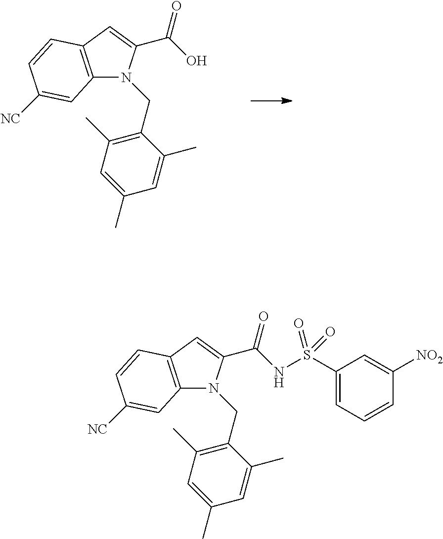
C12=C(C=C(C(=O)O)N1CC1=C(C)C=C(C)C=C1C)C=CC([NC])=C2.C12=C(C=C(C(=O)NS(=O)(C3=CC=CC([NO2])=C3)=O)N1CC1=C(C)C=C(C)C=C1C)C=CC([NC])=C2
